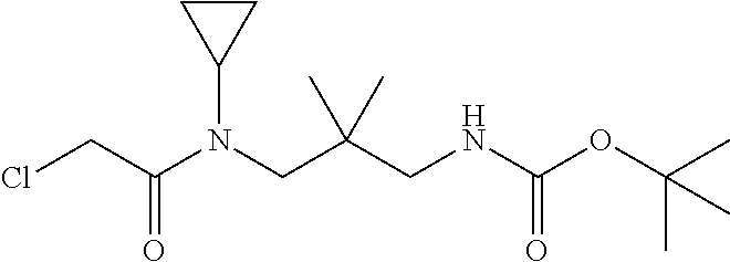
ClCC(N(CC(CNC(OC(C)(C)C)=O)(C)C)C1CC1)=O
